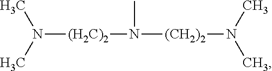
N([(H2C)2]N([(CH2)2]N(C)C)C)(C)C
